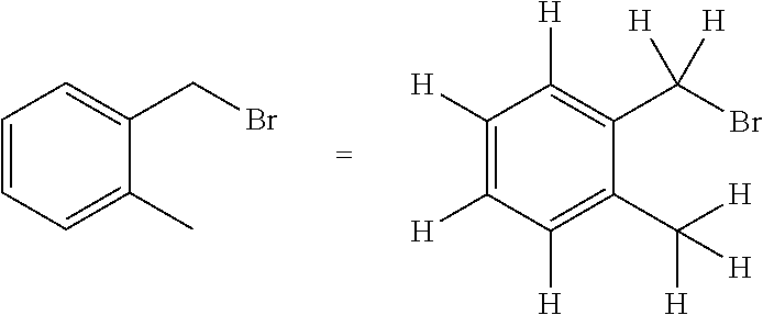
C1=C(CBr)C(C)=CC=C1.C1([H])=C(C([H])([H])[H])C(C([H])([H])Br)=C([H])C([H])=C1[H]
